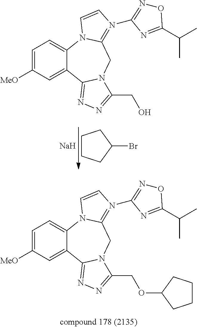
C1=C([MeO])C=C2C(=C1)N1C(=N(C3=NOC(C(C)C)=N3)C=C1)CN1C2=NN=C1COC1CCCC1.C1CCC(Br)C1.[Na].C1=C([MeO])C=C2C(=C1)N1C(=N(C3=NOC(C(C)C)=N3)C=C1)CN1C2=NN=C1CO
